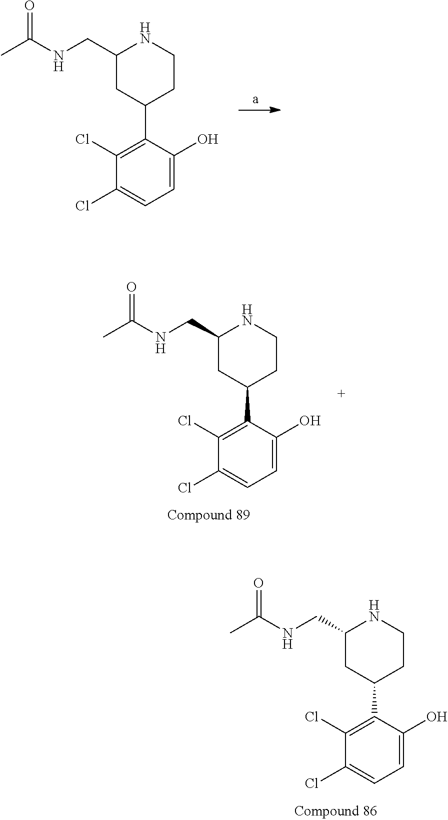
C1(Cl)=C(C2CCNC(CNC(C)=O)C2)C(O)=CC=C1Cl.C1(Cl)=C(C2CCNC(CNC(C)=O)C2)C(O)=CC=C1Cl.C1(Cl)=C(C2CCNC(CNC(C)=O)C2)C(O)=CC=C1Cl
